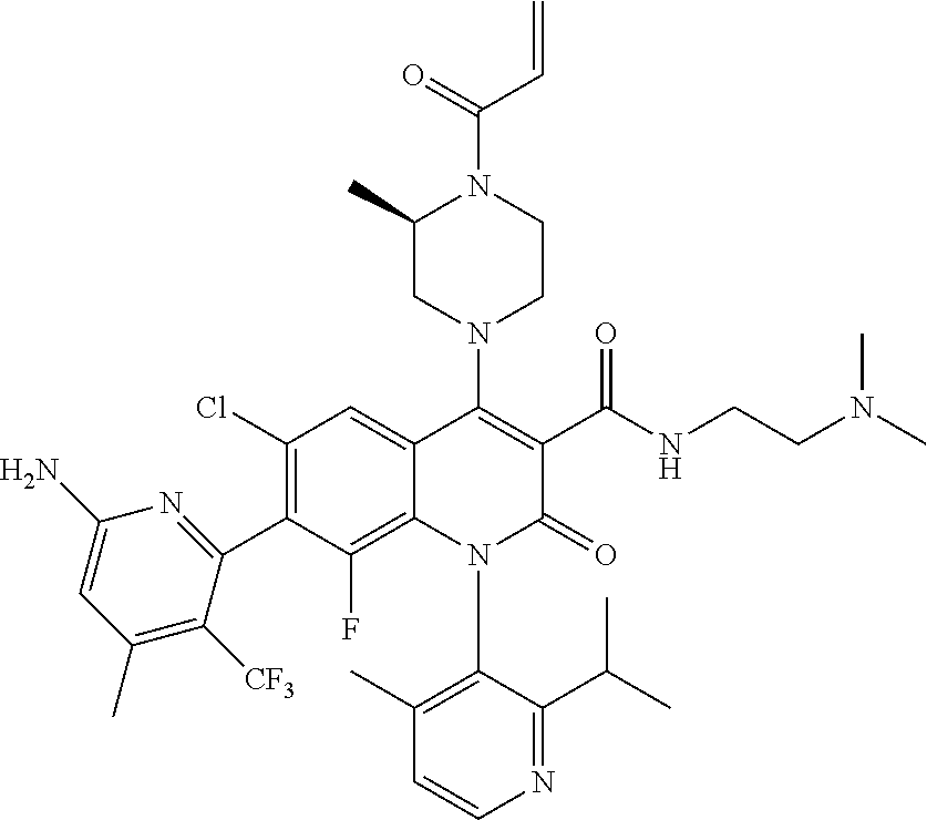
C1=CN=C(C(C)C)C(N2C(=O)C(C(NCCN(C)C)=O)=C(N3CC(C)N(C(C=C)=O)CC3)C3=CC(Cl)=C(C4=NC(N)=CC(C)=C4[CF3])C(F)=C23)=C1C
